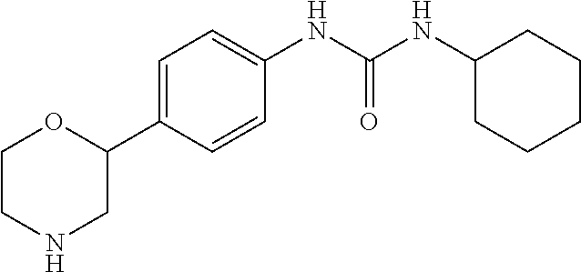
C1CNCC(C2=CC=C(NC(NC3CCCCC3)=O)C=C2)O1
